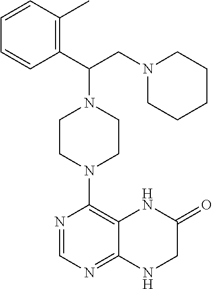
C1(C(CN2CCCCC2)N2CCN(C3=C4C(=NC=N3)NCC(=O)N4)CC2)=C(C)C=CC=C1
